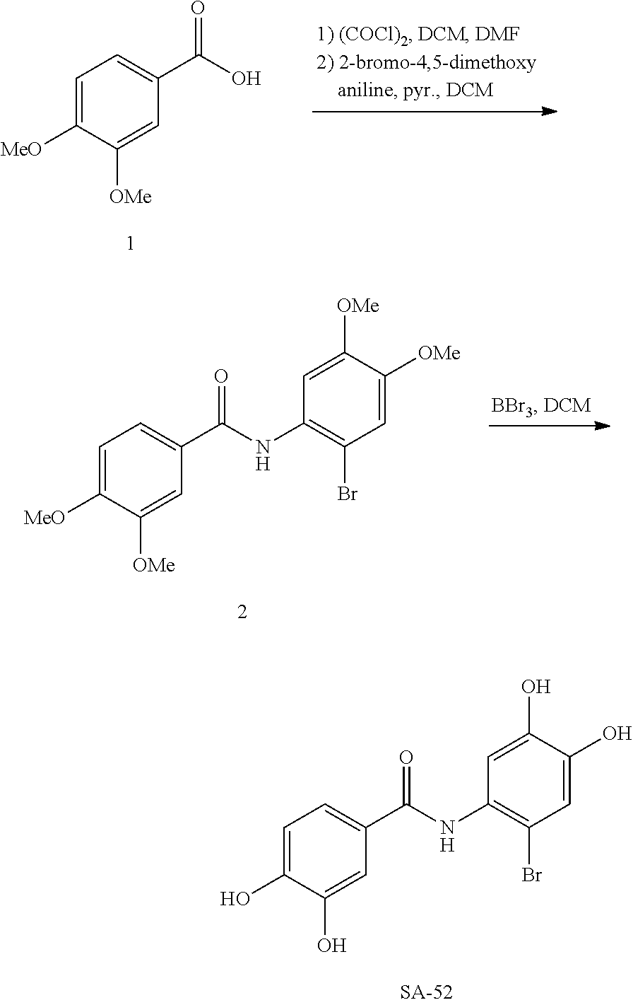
C1=C(O)C(O)=CC(C(NC2=C(Br)C=C(O)C(O)=C2)=O)=C1.C1=C([MeO])C([OMe])=CC(C(O)=O)=C1.C1=C([MeO])C([OMe])=CC(C(NC2=C(Br)C=C([OMe])C([OMe])=C2)=O)=C1
